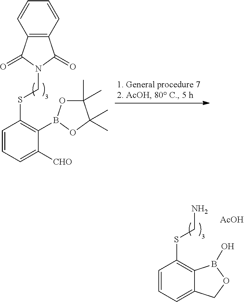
NCSC1=C2C(=CC=C1)COB2O.[AcOH].C1=CC2=C(C=C1)C(=O)N(CSC1=C(B3OC(C)(C)C(C)(C)O3)C([CHO])=CC=C1)C2=O
